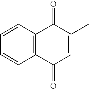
C1=CC2=C(C=C1)C(=O)C(C)=CC2=O
